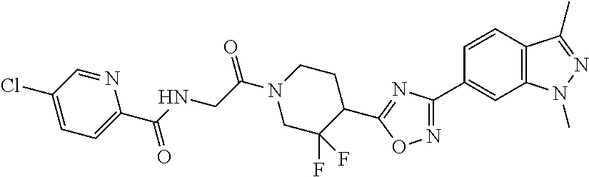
C12=C(C=CC(C3=NOC(C4CCN(C(=O)CNC(=O)C5=CC=C(Cl)C=N5)CC4(F)F)=N3)=C1)C(C)=NN2C
